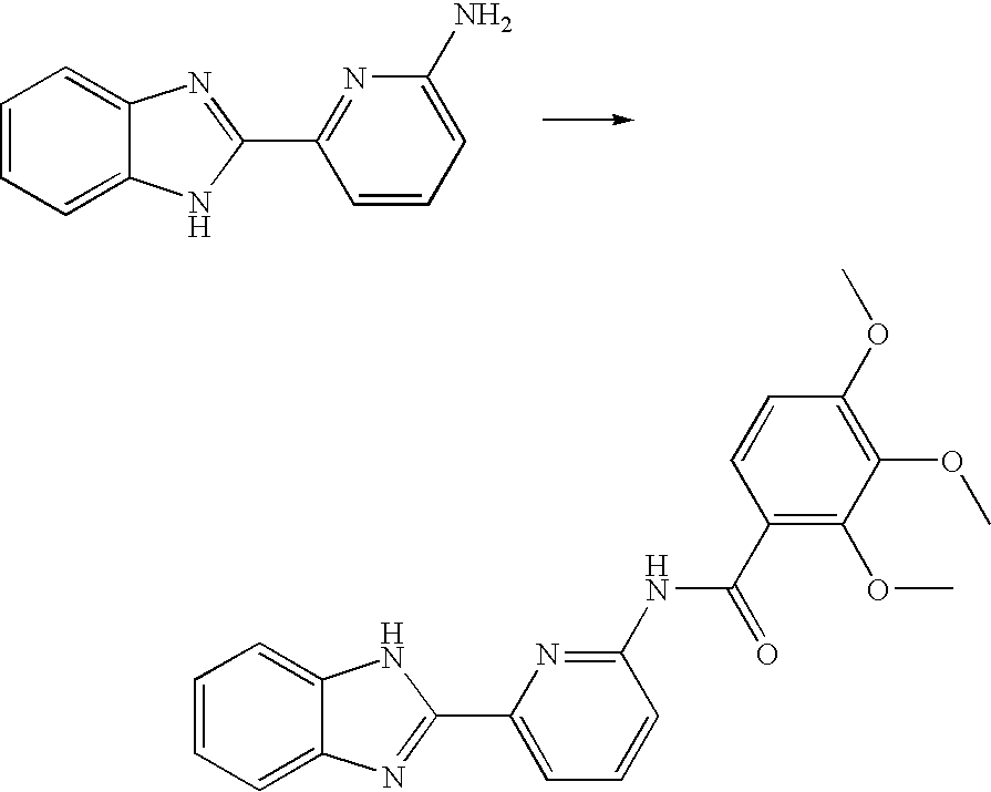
C1=CC=C(N)N=C1C1=NC2=CC=CC=C2N1.C1=C(C2=NC3=CC=CC=C3N2)N=C(NC(C2=C(OC)C(OC)=C(OC)C=C2)=O)C=C1
